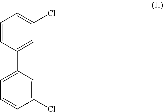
C1(C2=CC(Cl)=CC=C2)=CC=CC(Cl)=C1
